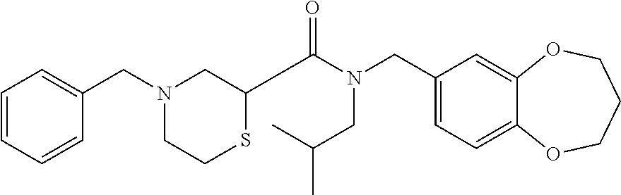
C1(CN(C(=O)C2SCCN(CC3=CC=CC=C3)C2)CC(C)C)=CC=C2C(=C1)OCCCO2
